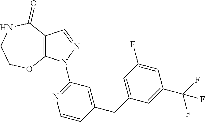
C12=C(C=NN1C1=NC=CC(CC3=CC(F)=CC(C(F)(F)F)=C3)=C1)C(=O)NCCO2
